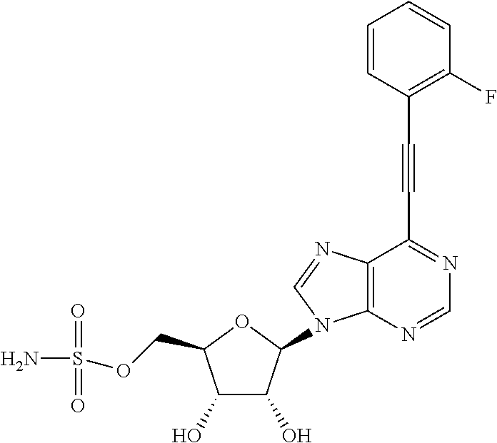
C1(O)C(O)C(N2C3=C(C(C#CC4=C(F)C=CC=C4)=NC=N3)N=C2)OC1COS(N)(=O)=O
